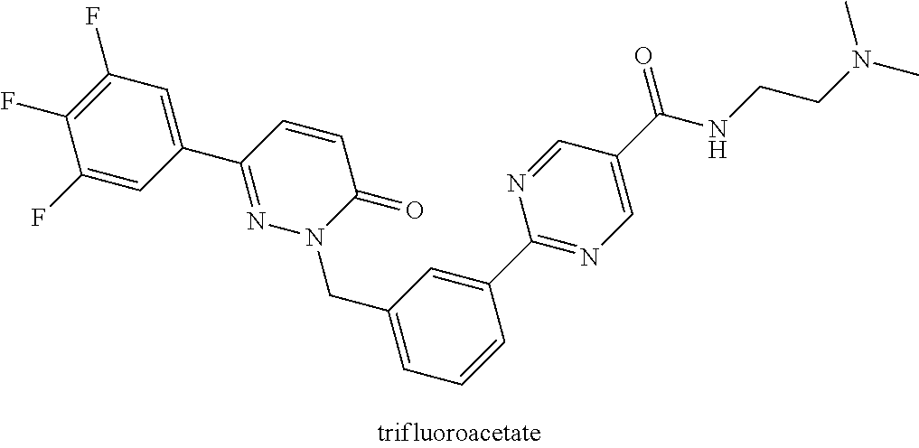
C1(F)=CC(C2=NN(CC3=CC=CC(C4=NC=C(C(NCCN(C)C)=O)C=N4)=C3)C(=O)C=C2)=CC(F)=C1F
